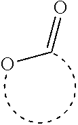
OC=O
